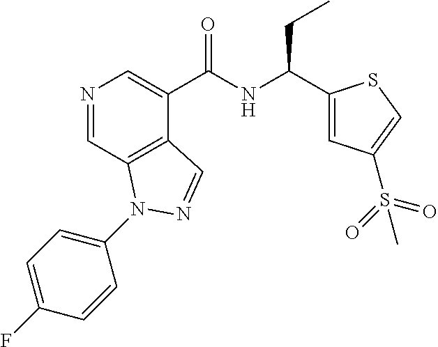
N1=CC2=C(C(C(NC(C3=CC(S(=O)(=O)C)=CS3)CC)=O)=C1)C=NN2C1=CC=C(F)C=C1
